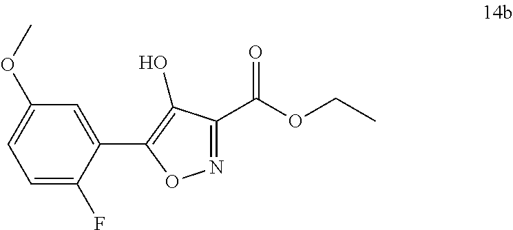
C1=C(F)C(C2=C(O)C(C(OCC)=O)=NO2)=CC(OC)=C1
